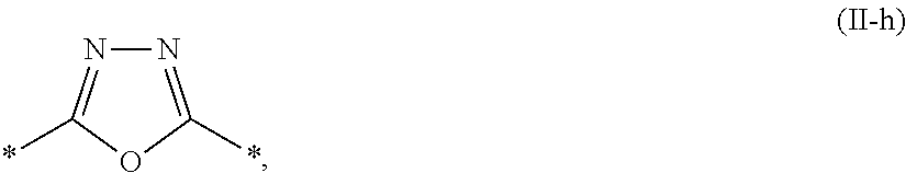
N1=C(*)OC(*)=N1
